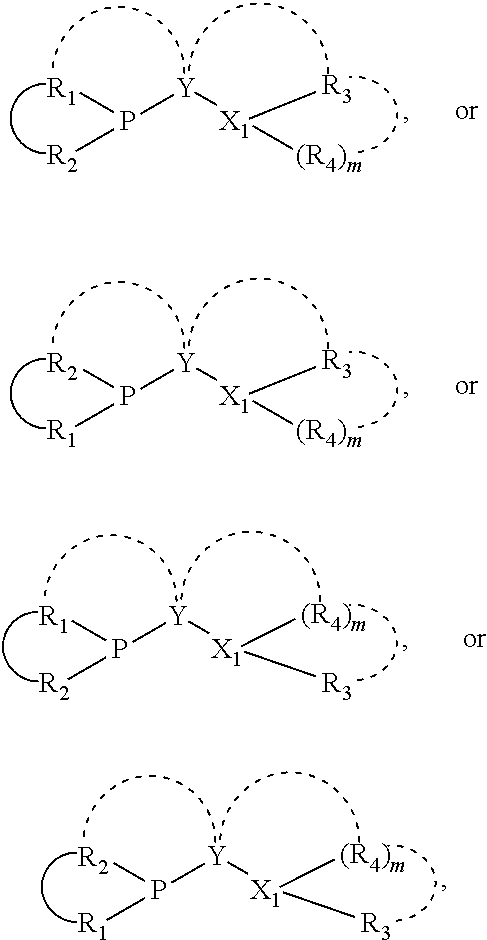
[R1]P([Y][X1]([R3])[(R4)m])[R2].[R2]P([Y][X1]([R3])[(R4)m])[R1].[R1]P([Y][X1]([(R4)m])[R3])[R2].[R2]P([Y][X1]([(R4)m])[R3])[R1]
